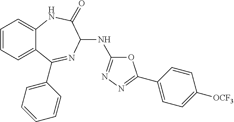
C1=CC=C2C(=C1)NC(=O)C(NC1=NN=C(C3=CC=C([OCF3])C=C3)O1)N=C2C1=CC=CC=C1
